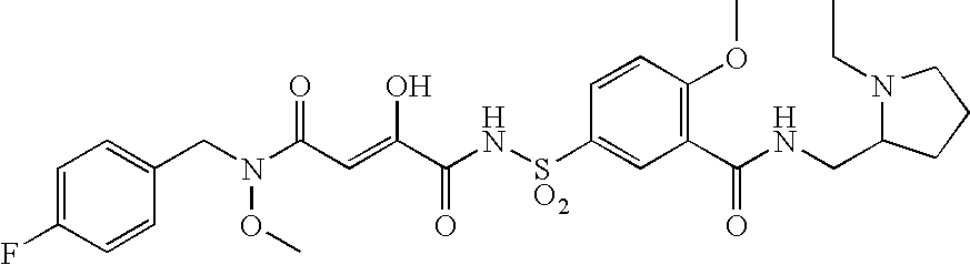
N(CC1=CC=C(F)C=C1)(OC)C(C=C(O)C(N[SO2]C1=CC(C(NCC2N(CC)CCC2)=O)=C(OC)C=C1)=O)=O
